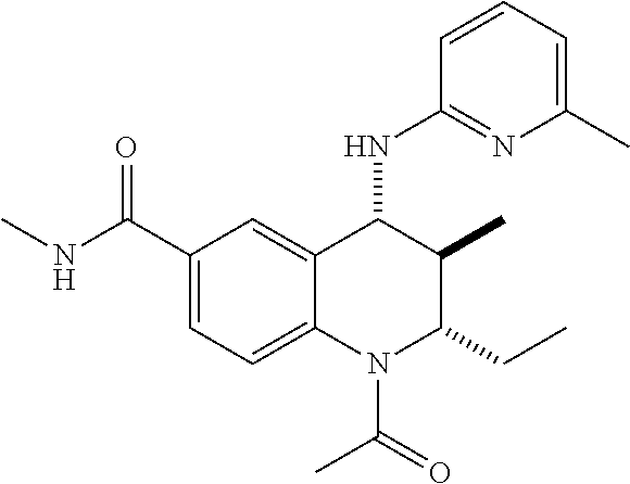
C1(C(NC)=O)=CC=C2C(=C1)C(NC1=NC(C)=CC=C1)C(C)C(CC)N2C(C)=O
